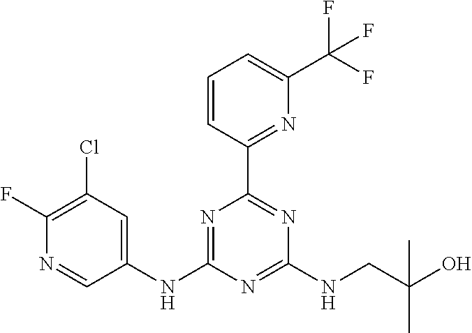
C1(NC2=NC(C3=NC(C(F)(F)F)=CC=C3)=NC(NCC(O)(C)C)=N2)=CC(Cl)=C(F)N=C1
